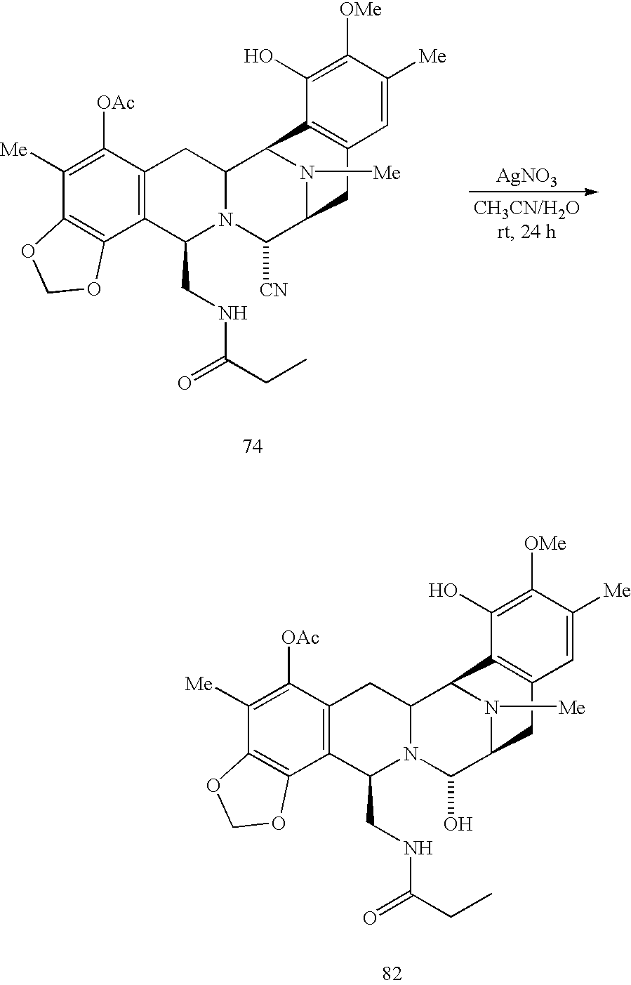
C1([OAc])=C([Me])C2=C(C3=C1CC1N(C3CNC(CC)=O)C(O)C3N([Me])C1C1=C(C3)C=C([Me])C([OMe])=C1O)OCO2.[AgNO3].C1([OAc])=C([Me])C2=C(C3=C1CC1N(C3CNC(CC)=O)C([CN])C3N([Me])C1C1=C(C3)C=C([Me])C([OMe])=C1O)OCO2
